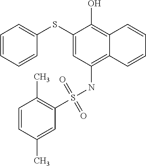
C1(SC2=CC=CC=C2)=CC(NS(C2=C(C)C=CC(C)=C2)(=O)=O)=C2C(=C1O)C=CC=C2
